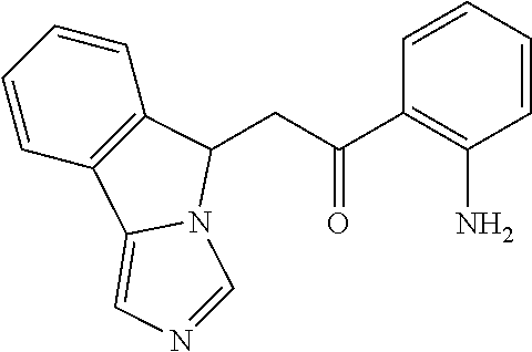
C1=CC2=C(C=C1)C(CC(C1=C(N)C=CC=C1)=O)N1C2=CN=C1
